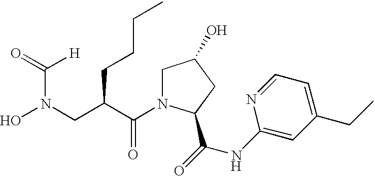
[H].C(=O)(NC1=CC(CC)=CC=N1)C1N(C(C(CN(O)C(=O)[H])CCCC)=O)CC(O)C1
